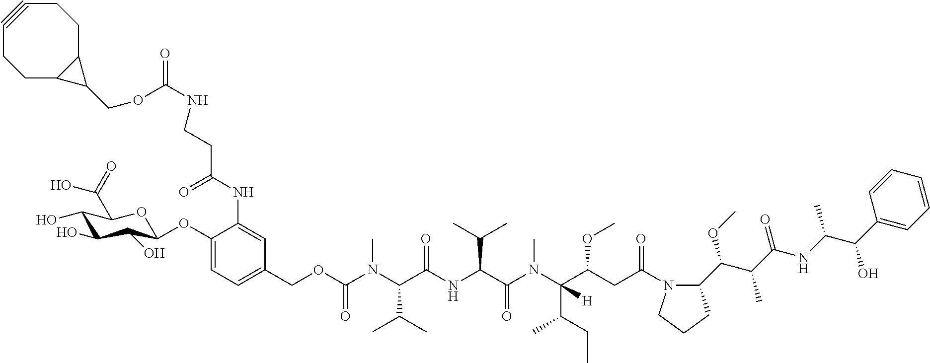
C1#CCCC2C(CC1)C2COC(NCCC(NC1=CC(COC(N(C(C(NC(C(N(C(C(CC(N2C(C(C(C(NC(C(C3=CC=CC=C3)O)C)=O)C)OC)CCC2)=O)OC)(C(C)CC)[H])C)=O)C(C)C)=O)C(C)C)C)=O)=CC=C1OC1C(O)C(O)C(O)C(C(=O)O)O1)=O)=O
